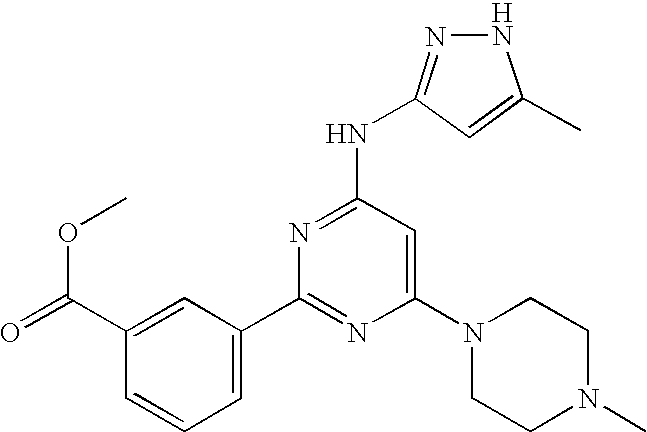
C1=CC(C(=O)OC)=CC(C2=NC(N3CCN(C)CC3)=CC(NC3=NNC(C)=C3)=N2)=C1.[H]
